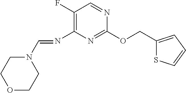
C1(OCC2=CC=CS2)=NC(N=CN2CCOCC2)=C(F)C=N1
